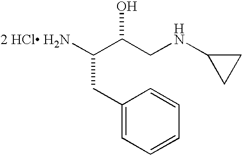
C(N)(C(CNC1CC1)O)CC1=CC=CC=C1.[2 HCl]
